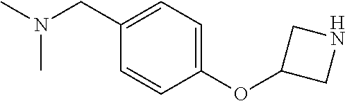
N(C)(CC1=CC=C(OC2CNC2)C=C1)C
